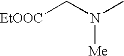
[EtOOC]CN(C)[Me]
